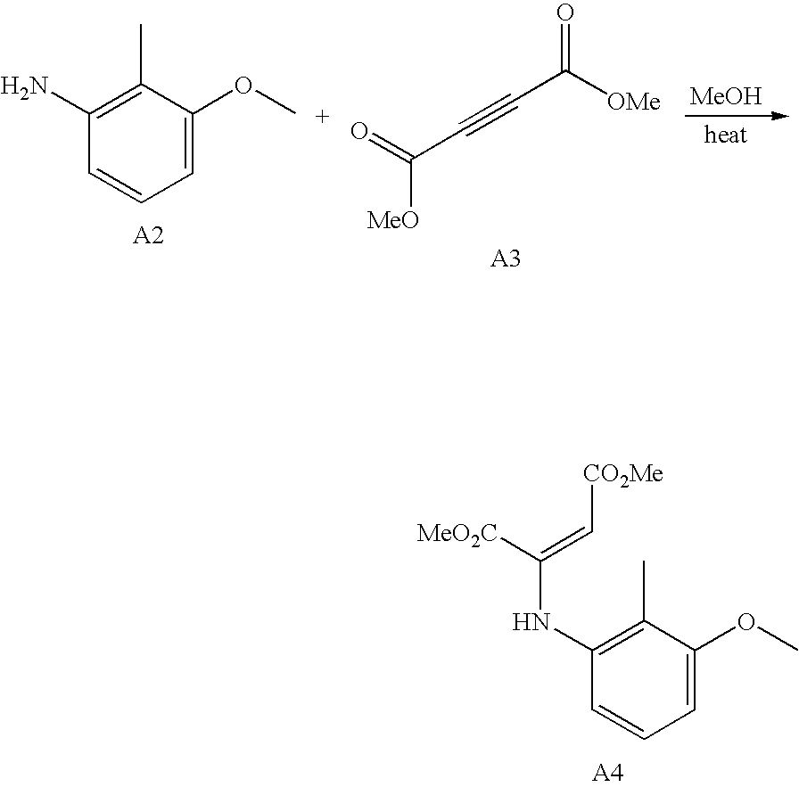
C1(N)=C(C)C(OC)=CC=C1.O=C(C#CC(=O)[OMe])[MeO].[MeOH].C1(C)=C(NC(=C[CO2Me])[MeO2C])C=CC=C1OC
